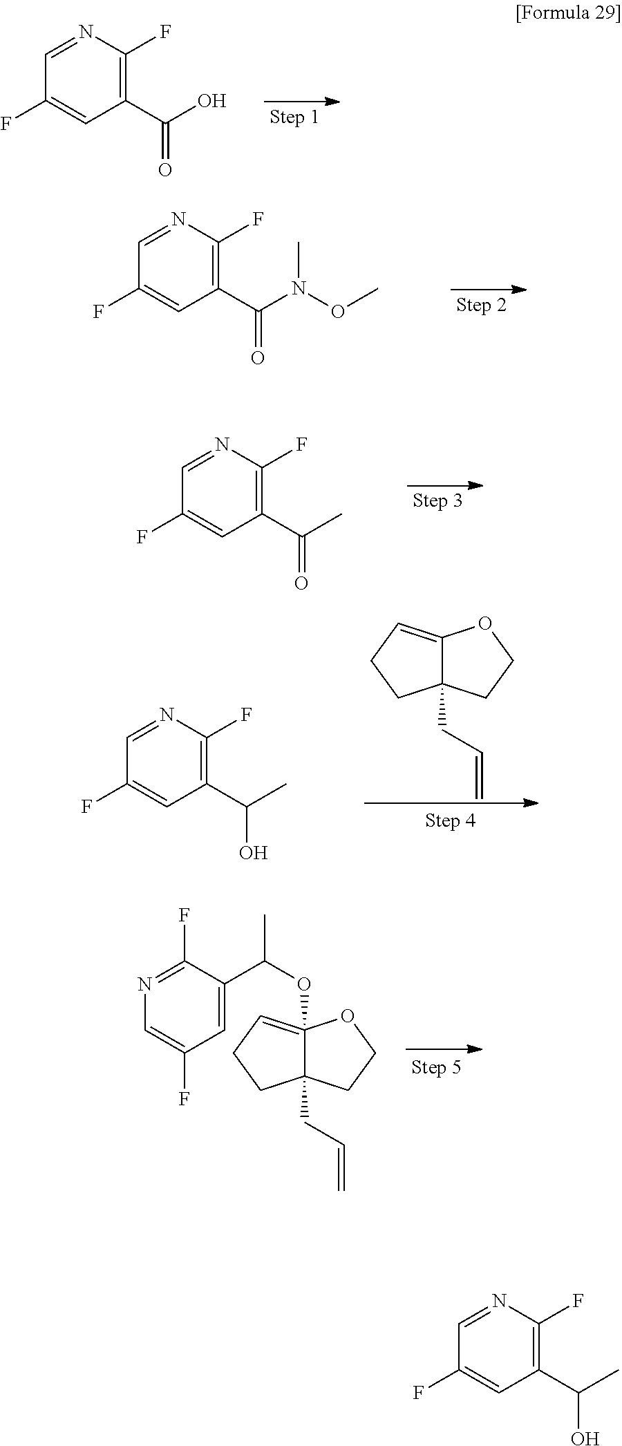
C1(C(O)=O)=C(F)N=CC(F)=C1.C1(C(N(OC)C)=O)=C(F)N=CC(F)=C1.C1(C(C)=O)=C(F)N=CC(F)=C1.C1(C(C)O)=C(F)N=CC(F)=C1.C12(CC=C)C(=CCC1)OCC2.C1=C(C(C)OC23=CCCC2(CC=C)CCO3)C(F)=NC=C1F.C1(C(C)O)=C(F)N=CC(F)=C1
